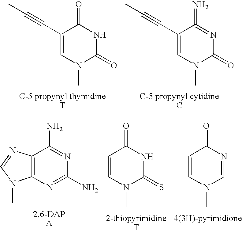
C1(C#CC)=CN(C)C(=O)NC1=O.C1(C#CC)=CN(C)C(=O)N=C1=N.C12=C(N=C(N)N=C1N)N(C)C=N2.C1=CN(C)C(=S)NC1=O.C1=CN(C)C=NC1=O
